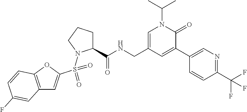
C12=C(OC(S(=O)(N3C(C(NCC4=CN(C(C)C)C(=O)C(C5=CN=C(C(F)(F)F)C=C5)=C4)=O)CCC3)=O)=C1)C=CC(F)=C2
